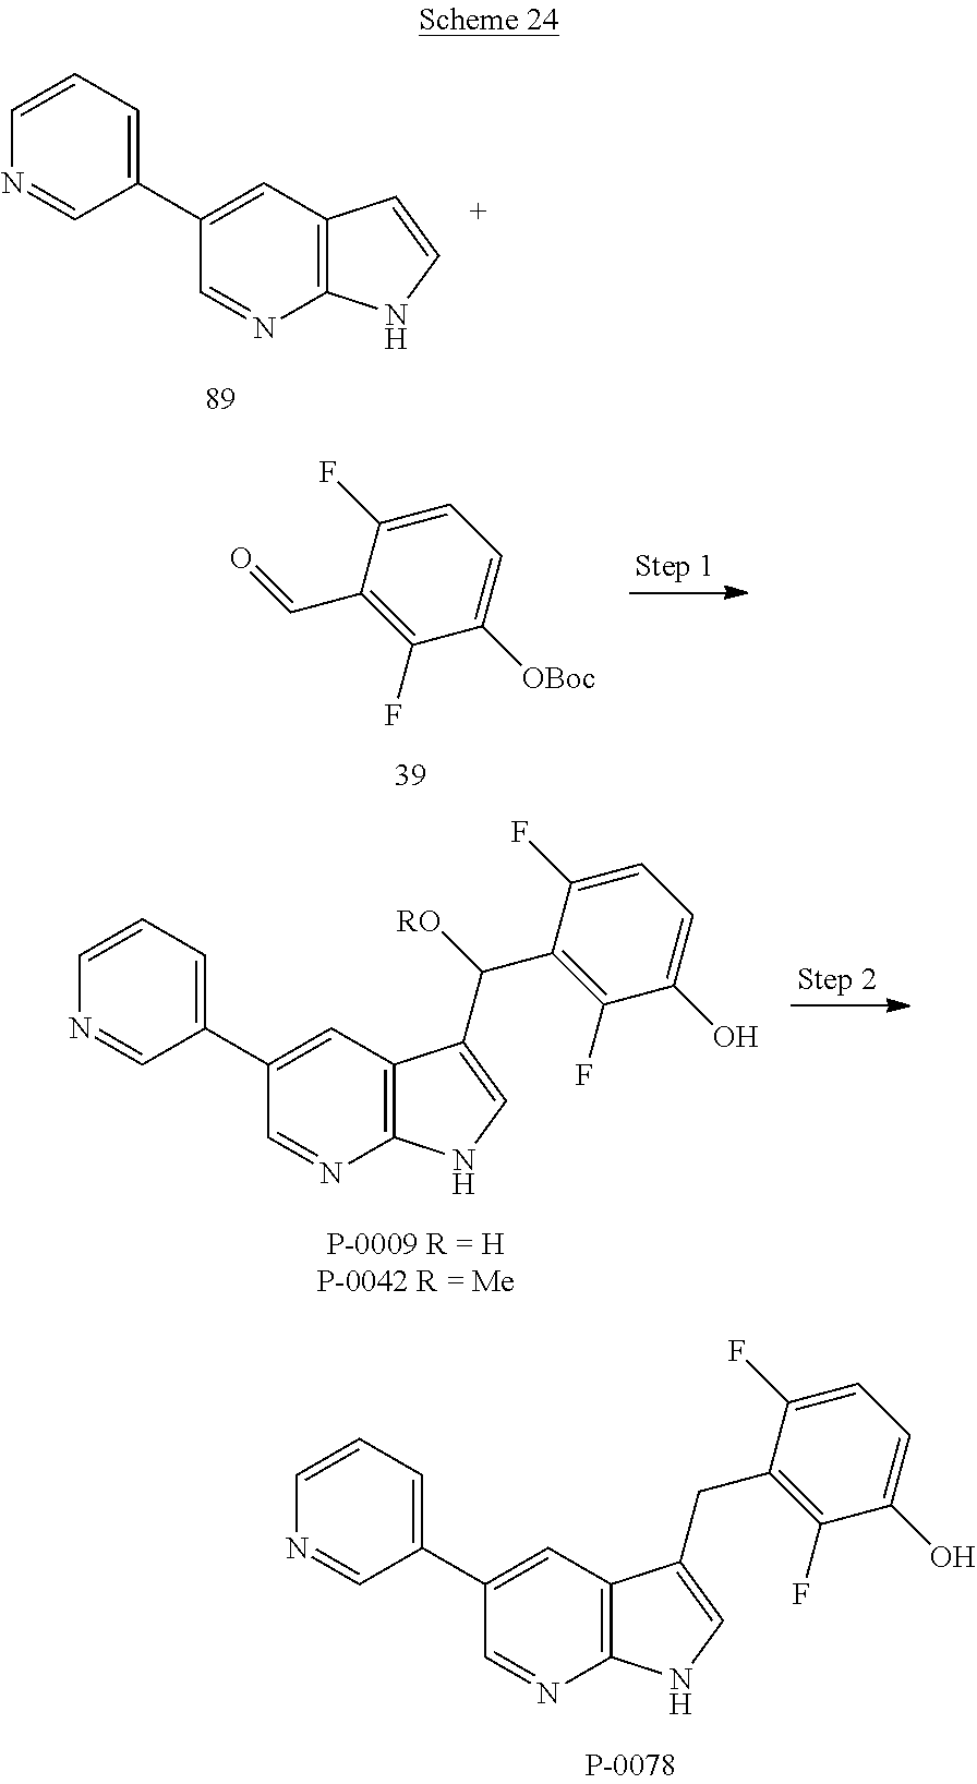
C1=C(F)C(C=O)=C(F)C([OBoc])=C1.C1=C(C2=CC=CN=C2)C=NC2=C1C(C([RO])C1=C(F)C(O)=CC=C1F)=CN2.C1=C(C2=CC=CN=C2)C=NC2=C1C(CC1=C(F)C(O)=CC=C1F)=CN2.C1=C(C2=CC=CN=C2)C=NC2=C1C=CN2
